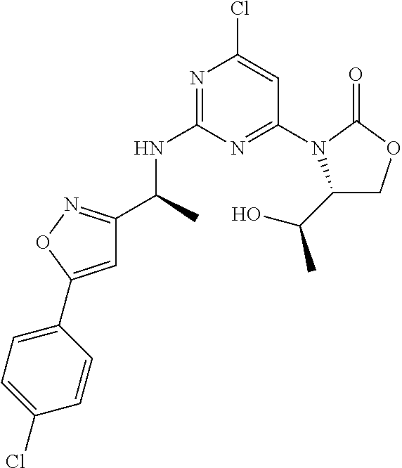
N1=C(NC(C)C2=NOC(C3=CC=C(Cl)C=C3)=C2)N=C(N2C(C(O)C)COC2=O)C=C1Cl
